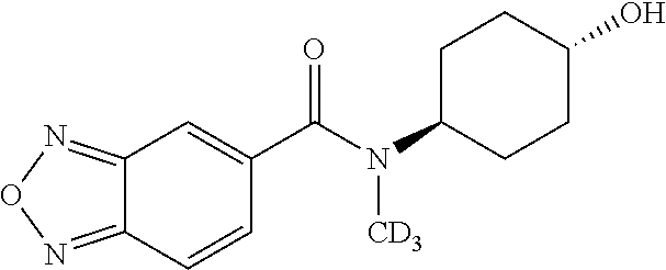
C12=NON=C1C=CC(C(N(C1CCC(O)CC1)[CD3])=O)=C2
